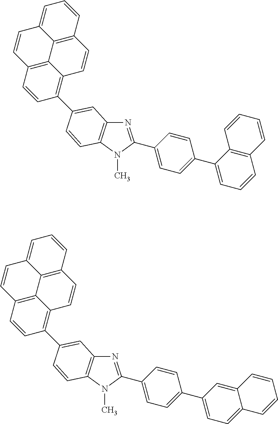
N1=C(C2=CC=C(C3=CC=CC4=C3C=CC=C4)C=C2)N(C)C2=C1C=C(C1=C3C4=C(C=C1)C=CC1=CC=CC(=C41)C=C3)C=C2.N1=C(C2=CC=C(C3=CC=C4C(=C3)C=CC=C4)C=C2)N(C)C2=C1C=C(C1=C3C4=C(C=C1)C=CC1=CC=CC(=C41)C=C3)C=C2
